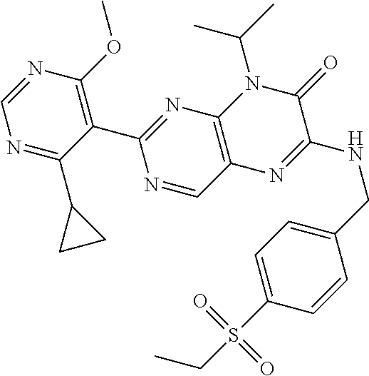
C1(C2=NC3=C(C=N2)N=C(NCC2=CC=C(S(CC)(=O)=O)C=C2)C(=O)N3C(C)C)=C(OC)N=CN=C1C1CC1
